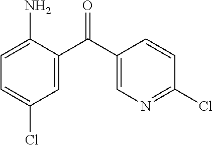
C1=C(C(C2=CN=C(Cl)C=C2)=O)C(N)=CC=C1Cl
